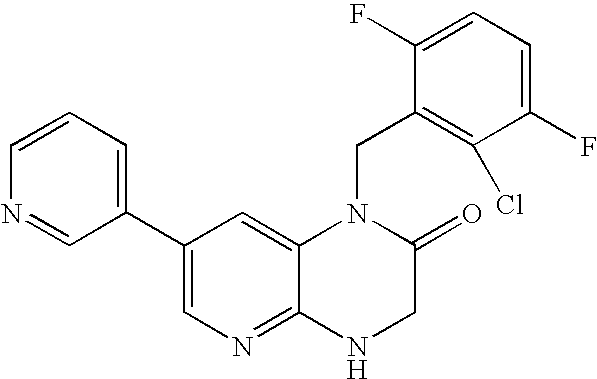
C1(C2=CN=C3C(=C2)N(CC2=C(Cl)C(F)=CC=C2F)C(=O)CN3)=CC=CN=C1
